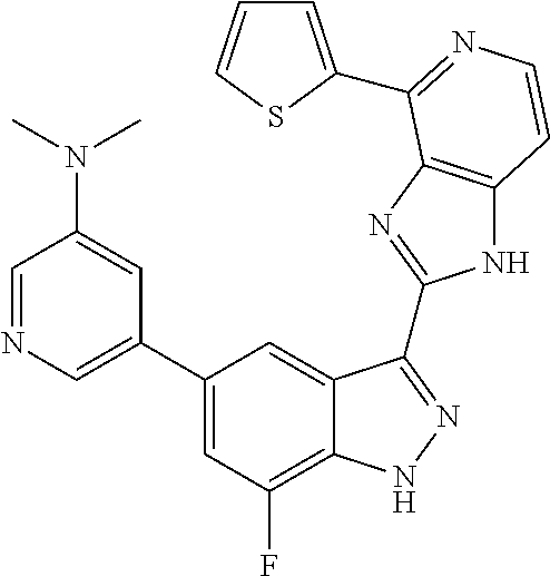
C1=C(C2=CC(F)=C3C(=C2)C(C2=NC4=C(N2)C=CN=C4C2=CC=CS2)=NN3)C=C(N(C)C)C=N1
